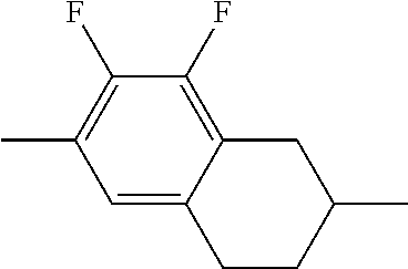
CC1=C(F)C(F)=C2C(=C1)CCC(C)C2
